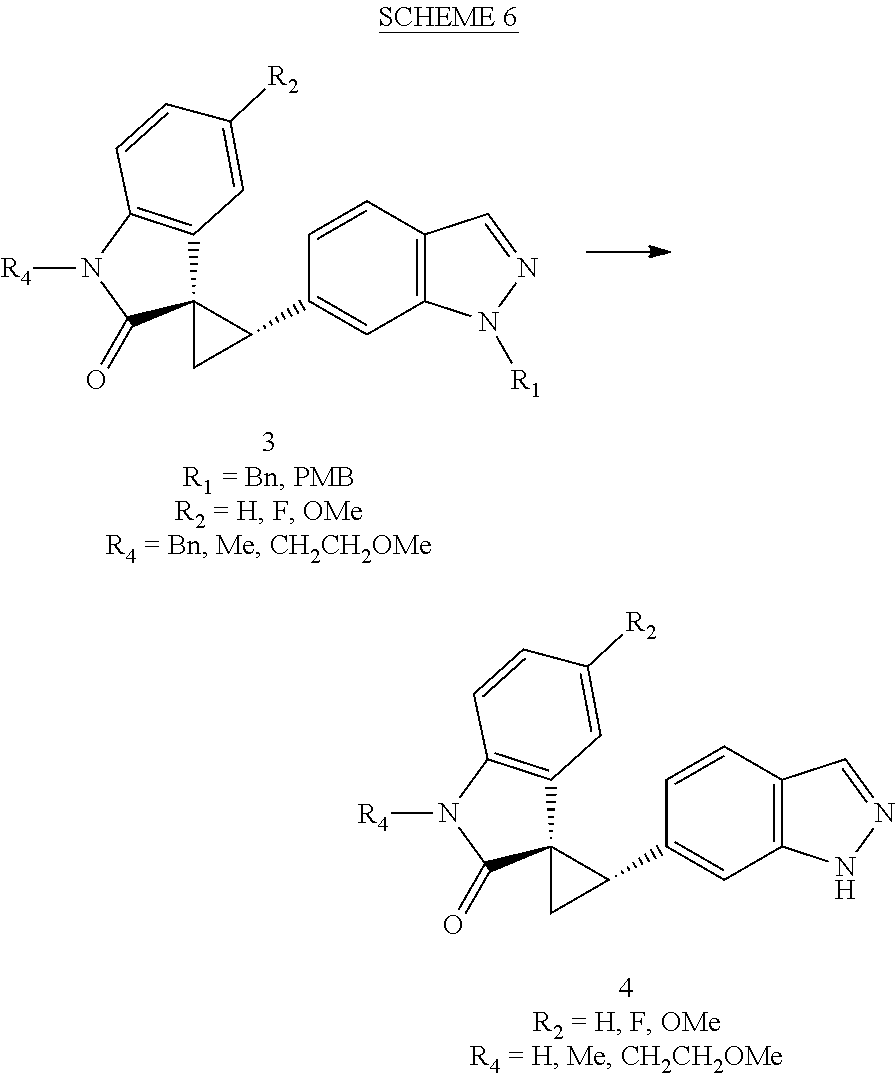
[R4]N1C2=C(C3(C1=O)C(C1=CC4=C(C=C1)C=NN4[R1])C3)C=C([R2])C=C2.[R4]N1C2=C(C3(C1=O)C(C1=CC4=C(C=C1)C=NN4)C3)C=C([R2])C=C2
